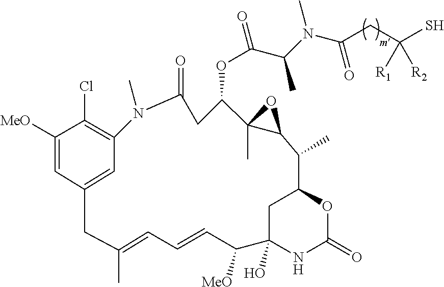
C1([MeO])=CC2=CC(=C1Cl)N(C)C(=O)CC(OC(C(N(C(CC(S)([R1])[R2])=O)C)C)=O)C1(C)C(O1)C(C)C1OC(=O)NC(O)(C([MeO])C=CC=C(C)C2)C1
